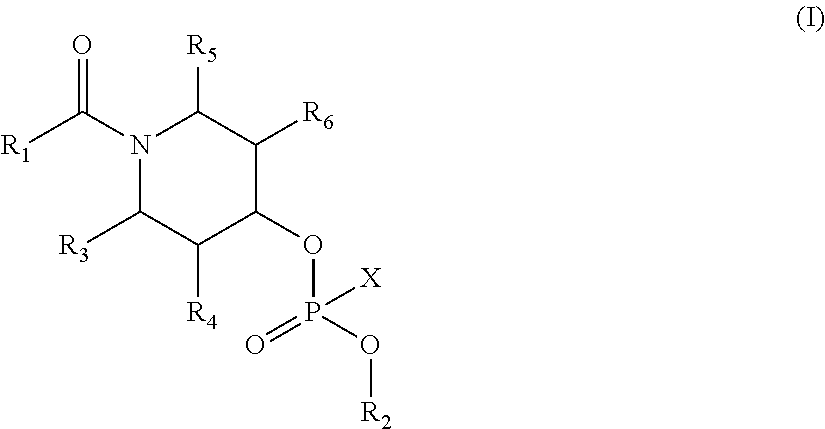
N1(C([R1])=O)C([R3])C([R4])C(OP(O[R2])([X])=O)C([R6])C1[R5]
